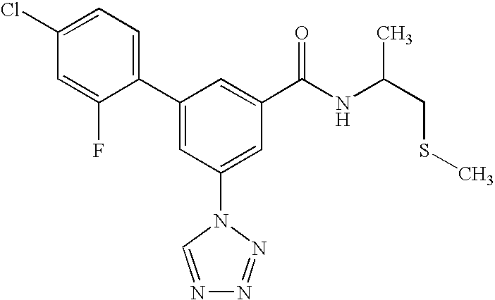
C1(C2=CC(N3C=NN=N3)=CC(C(NC(CSC)C)=O)=C2)=CC=C(Cl)C=C1F
